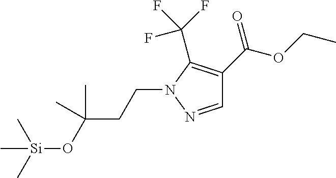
C1=NN(CCC(O[Si](C)(C)C)(C)C)C(C(F)(F)F)=C1C(OCC)=O
